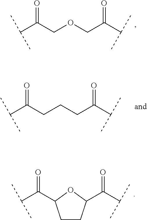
C(C(COCC(C(C)C)=O)=O)(C)C.C(C(=O)C1CCC(C(C(C)C)=O)O1)(C)C.C(C(CCCC(C(C)C)=O)=O)(C)C
